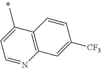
C12=C(C(C)=CC=N1)C=CC([CF3])=C2
